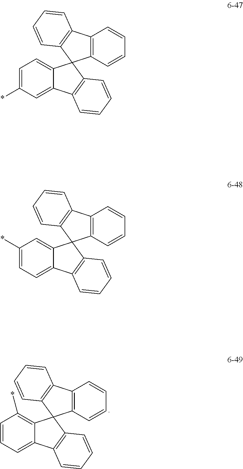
C1=CC=C2C(=C1*)C1(C3=C2C=CC=C3)C2=C(C=CC=C2)C2=C1C=CC=C2.C1=C(*)C=C2C(=C1)C1(C3=C2C=CC=C3)C2=C(C=CC=C2)C2=C1C=CC=C2.C1(*)=CC=C2C(=C1)C1(C3=C2C=CC=C3)C2=C(C=CC=C2)C2=C1C=CC=C2
